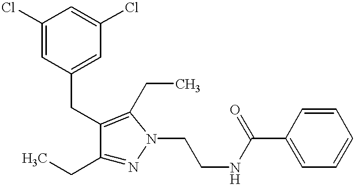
C1(CC)=NN(CCNC(C2=CC=CC=C2)=O)C(CC)=C1CC1=CC(Cl)=CC(Cl)=C1
